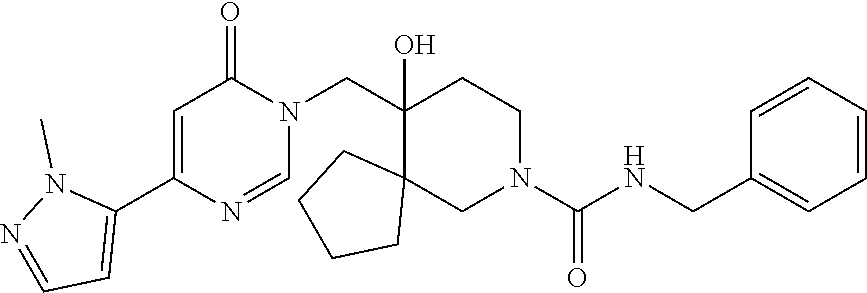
C1=C(C2=CC=NN2C)N=CN(CC2(O)CCN(C(NCC3=CC=CC=C3)=O)CC23CCCC3)C1=O
